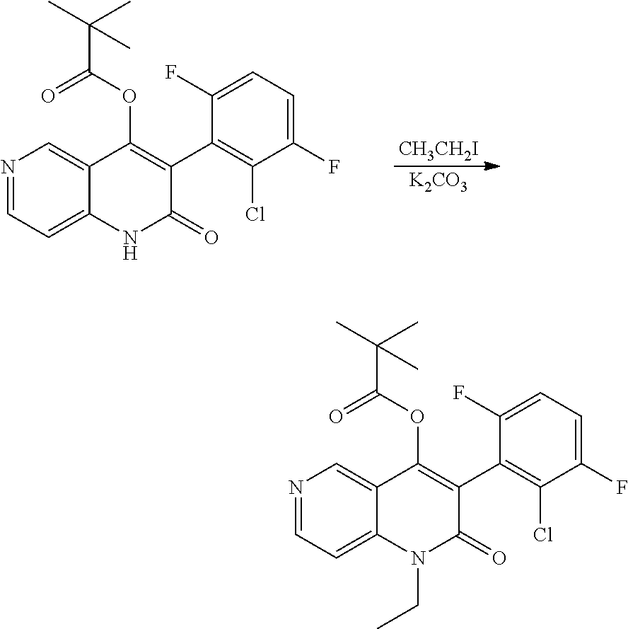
N1=CC=C2C(=C1)C(OC(C(C)(C)C)=O)=C(C1=C(Cl)C(F)=CC=C1F)C(=O)N2CC.N1=CC=C2C(=C1)C(OC(C(C)(C)C)=O)=C(C1=C(Cl)C(F)=CC=C1F)C(=O)N2.[CH3CH2I].[K2CO3]
